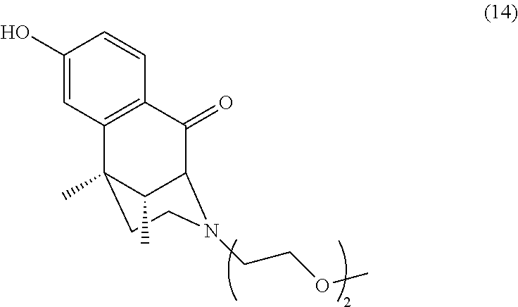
C1(O)=CC2=C(C=C1)C(=O)C1N(CCOC)CCC2(C)C1C
